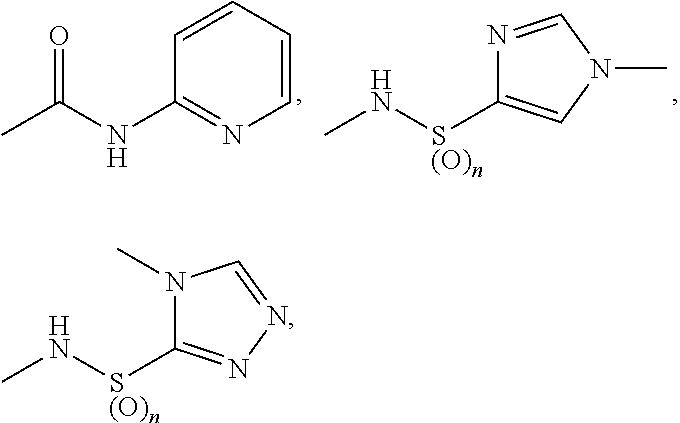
O=C(NC1=NC=CC=C1)C.N([S(O)n]C1=CN(C)C=N1)C.N([S(O)n]C1=NN=CN1C)C
